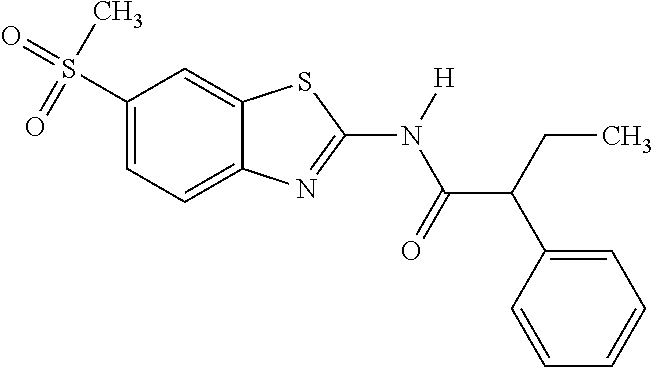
C1(S(=O)(=O)C)=CC=C2C(=C1)SC(N(C(C(C1=CC=CC=C1)CC)=O)[H])=N2
